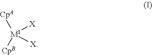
[CpA][M1]([CpB])([X])[X]
